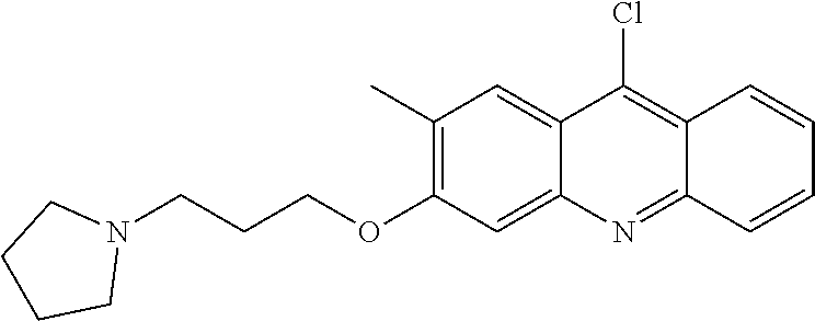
C12=CC(C)=C(OCCCN3CCCC3)C=C1N=C1C(=C2Cl)C=CC=C1
